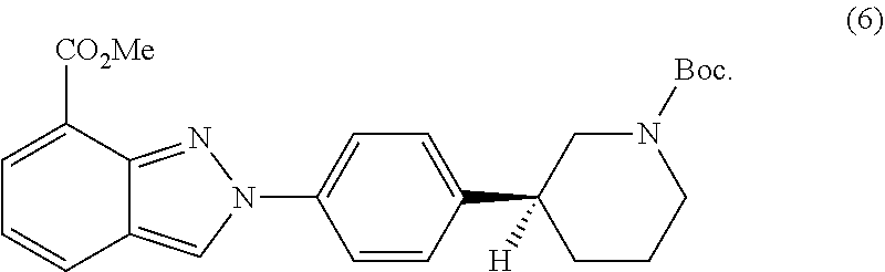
C1(N2N=C3C(=C2)C=CC=C3[CO2Me])=CC=C(C2([H])CCCN([Boc])C2)C=C1
